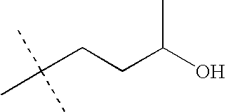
C(CCC(O)C)(C)(C)C
